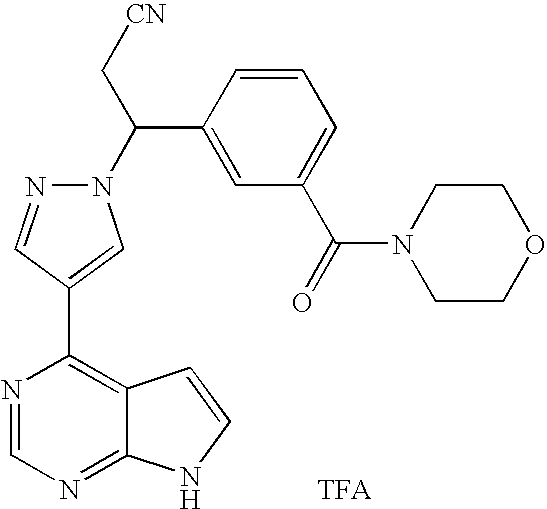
N1(C(C[CN])C2=CC(C(N3CCOCC3)=O)=CC=C2)N=CC(C2=C3C(=NC=N2)NC=C3)=C1.[TFA]
